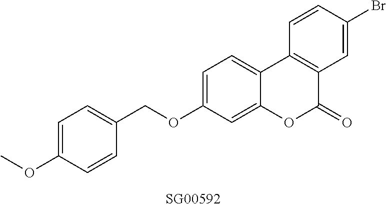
O(C1=CC=C2C(=C1)OC(=O)C1=C2C=CC(Br)=C1)CC1=CC=C(OC)C=C1
